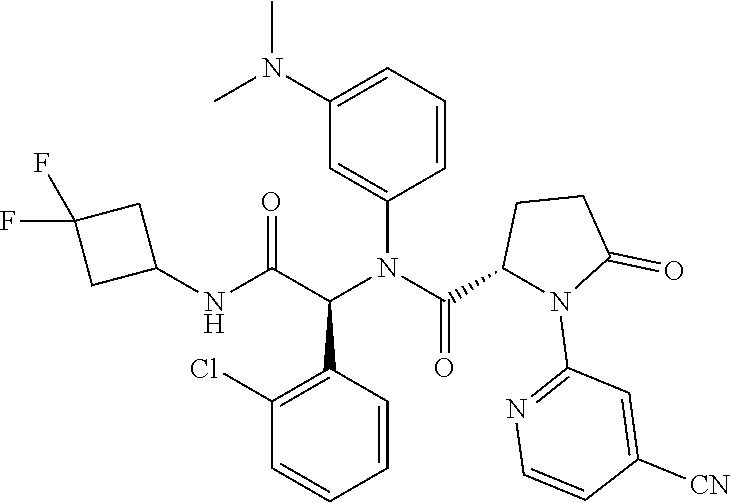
C1(N(C)C)=CC=CC(N(C(=O)C2CCC(=O)N2C2=NC=CC([CN])=C2)C(C(NC2CC(F)(F)C2)=O)C2=C(Cl)C=CC=C2)=C1
